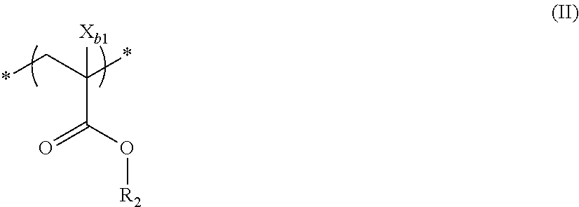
*CC(*)(C(O[R2])=O)[Xb1]
